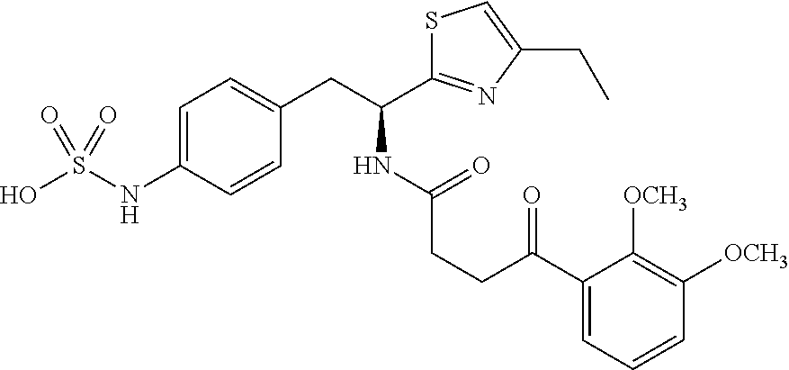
C1=C(NS(O)(=O)=O)C=CC(CC(C2=NC(CC)=CS2)NC(CCC(C2=CC=CC([OCH3])=C2[OCH3])=O)=O)=C1
